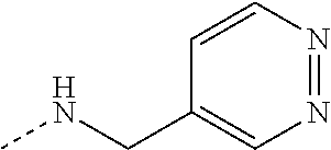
N(CC1=CN=NC=C1)C
